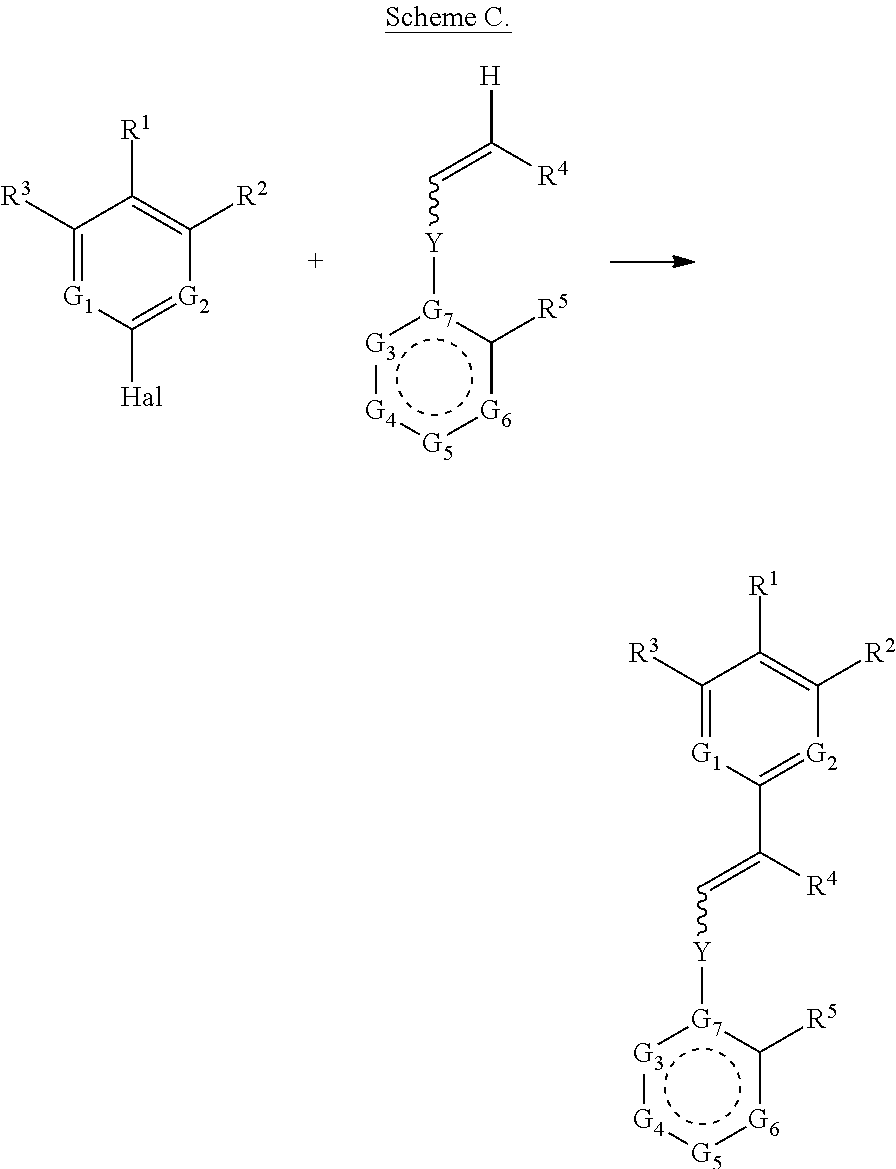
C1([R3])=[G1]C([Hal])=[G2]C([R2])=C1[R1].[H]C([R4])=C[Y][G7]1:[G3]:[G4]:[G5]:[G6]c1[R5].C1([R3])=[G1]C(C([R4])=C[Y][G7]2:[G3]:[G4]:[G5]:[G6]c2[R5])=[G2]C([R2])=C1[R1]
